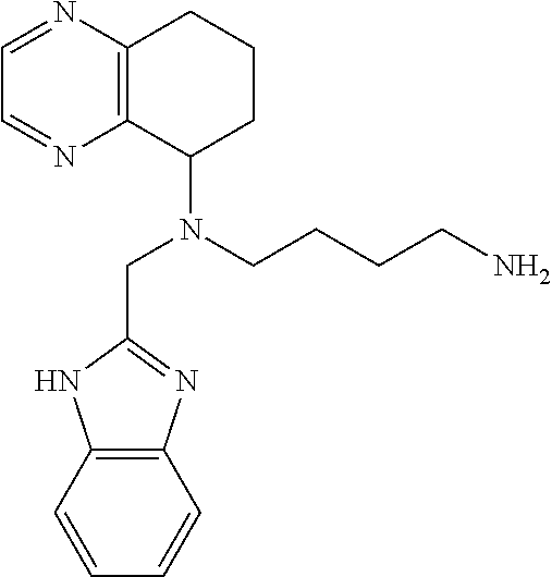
C1=NC2=C(N=C1)C(N(CCCCN)CC1=NC3=C(N1)C=CC=C3)CCC2
